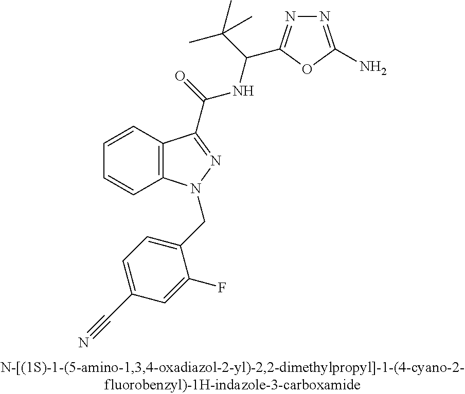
C1=CC2=C(C=C1)N(CC1=CC=C(C#N)C=C1F)N=C2C(NC(C(C)(C)C)C1=NN=C(N)O1)=O
